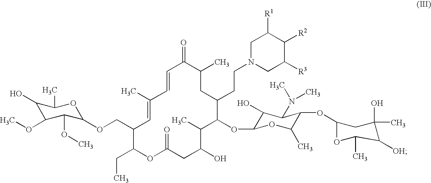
C1=CC(C)=CC(COC2C(OC)C(OC)C(O)C(C)O2)C(CC)OC(=O)CC(O)C(C)C(OC2C(O)C(N(C)C)C(OC3OC(C)C([OH])C(O)(C)C3)C(C)O2)C(CCN2CC([R3])C([R2])C([R1])C2)CC(C)C1=O
